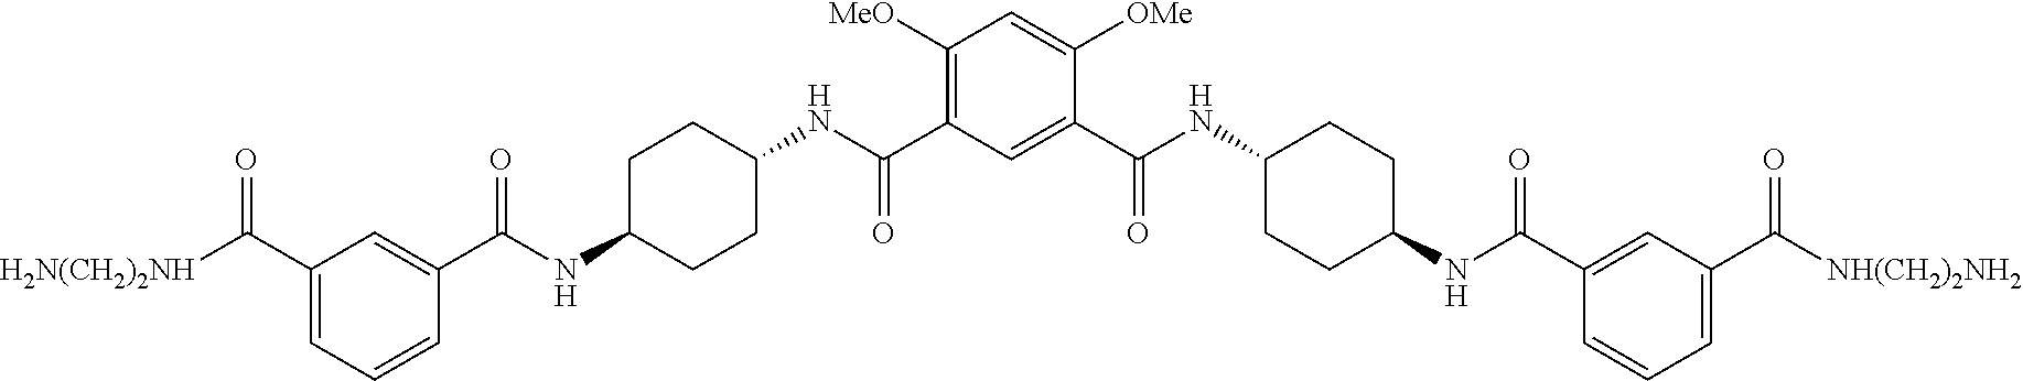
C1(C(NC2CCC(NC(C3=CC(C([NH(CH2)2NH2])=O)=CC=C3)=O)CC2)=O)=CC(C(NC2CCC(NC(C3=CC(C([H2N(CH2)2NH])=O)=CC=C3)=O)CC2)=O)=C([MeO])C=C1[OMe]
